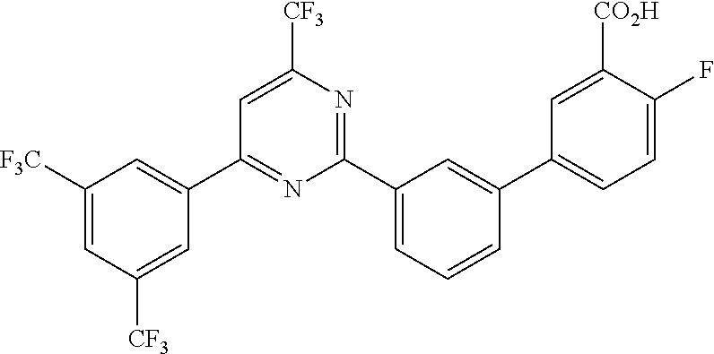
C1(C2=CC([F3C])=CC([CF3])=C2)=NC(C2=CC=CC(C3=CC=C(F)C([CO2H])=C3)=C2)=NC([CF3])=C1
